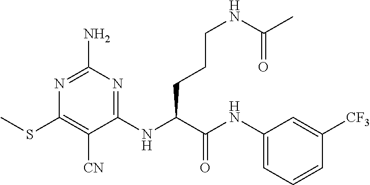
N1=C(N)N=C(NC(C(NC2=CC=CC([CF3])=C2)=O)CCCNC(C)=O)C([CN])=C1SC
